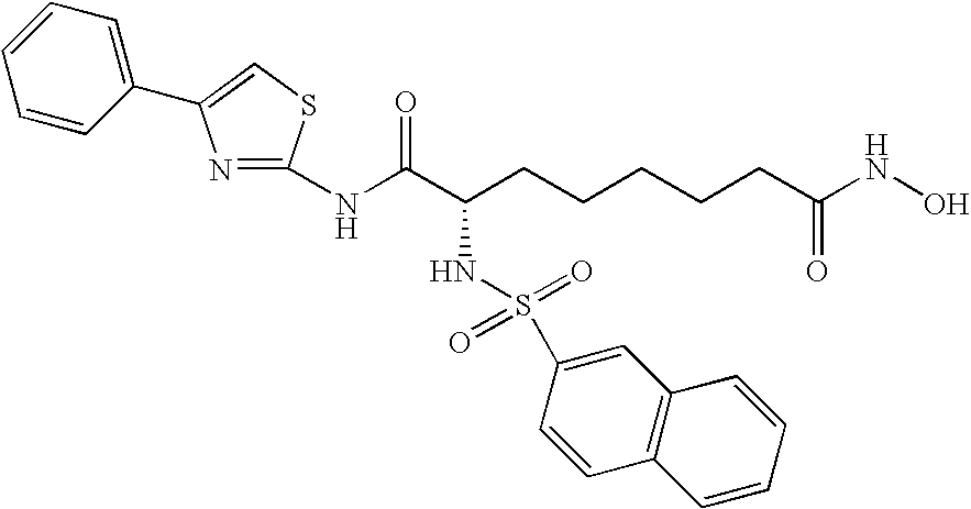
C1(NC(C(CCCCCC(NO)=O)NS(=O)(=O)C2=CC3=C(C=C2)C=CC=C3)=O)=NC(C2=CC=CC=C2)=CS1
